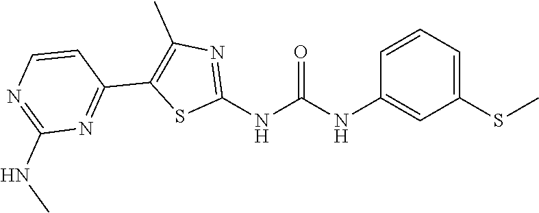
C1(SC)=CC=CC(NC(NC2=NC(C)=C(C3=NC(NC)=NC=C3)S2)=O)=C1
